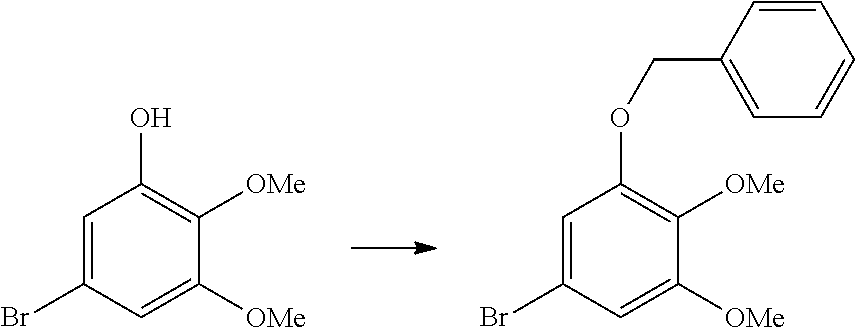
C1=C(Br)C=C([OMe])C([OMe])=C1O.C1=C(Br)C=C([OMe])C([OMe])=C1OCC1=CC=CC=C1
